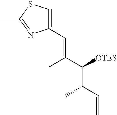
C1(C=C(C([OTES])C(C=C)C)C)=CSC(C)=N1
